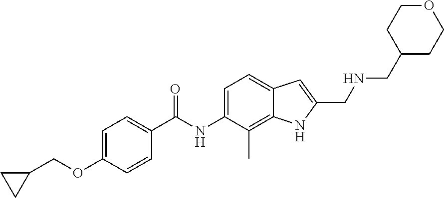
C1=C(OCC2CC2)C=CC(C(NC2=CC=C3C(=C2C)NC(CNCC2CCOCC2)=C3)=O)=C1
